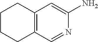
C12=C(C=NC(N)=C1)CCCC2
